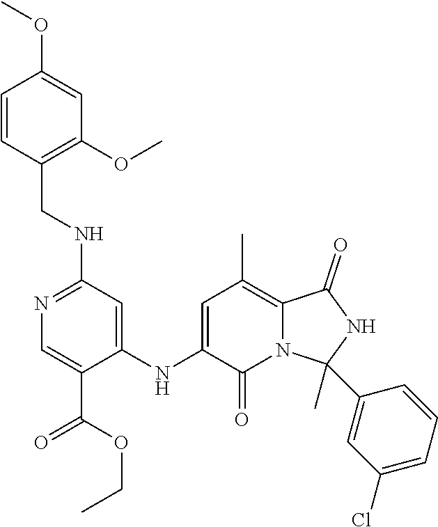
C1=CC(CNC2=NC=C(C(=O)OCC)C(NC3=CC(C)=C4N(C3=O)C(C)(C3=CC(Cl)=CC=C3)NC4=O)=C2)=C(OC)C=C1OC
